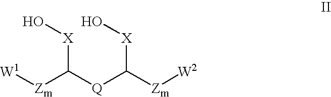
[W1][Zm]C([Q]C([Zm][W2])[X]O)[X]O
